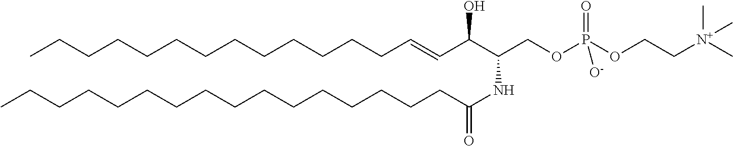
CCCCCCCCCCCCCC=CC(C(COP(OCC[N+](C)(C)C)(=O)[O-])NC(CCCCCCCCCCCCCCCC)=O)O
